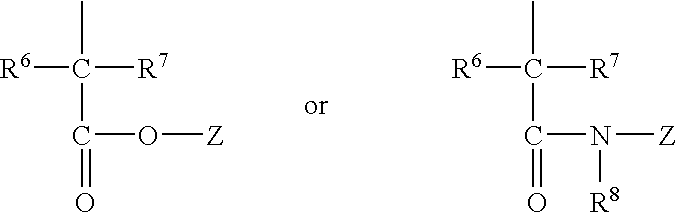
[R6]C(C)([R7])C(=O)O[Z].[R6]C(C)([R7])C(=O)N([Z])[R8]
